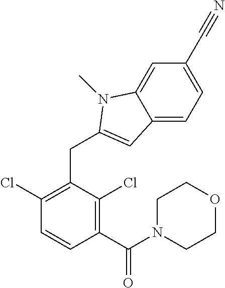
C12=CC=C(C#N)C=C1N(C)C(CC1=C(Cl)C=CC(C(N3CCOCC3)=O)=C1Cl)=C2
